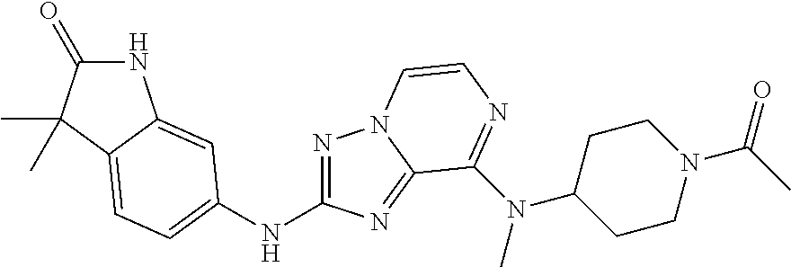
N1C(=O)C(C)(C)C2=CC=C(NC3=NN4C(=N3)C(N(C3CCN(C(C)=O)CC3)C)=NC=C4)C=C12
